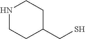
N1CCC(CS)CC1
